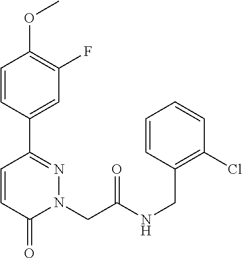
C1=CC(C2=NN(CC(NCC3=C(Cl)C=CC=C3)=O)C(=O)C=C2)=CC(F)=C1OC
